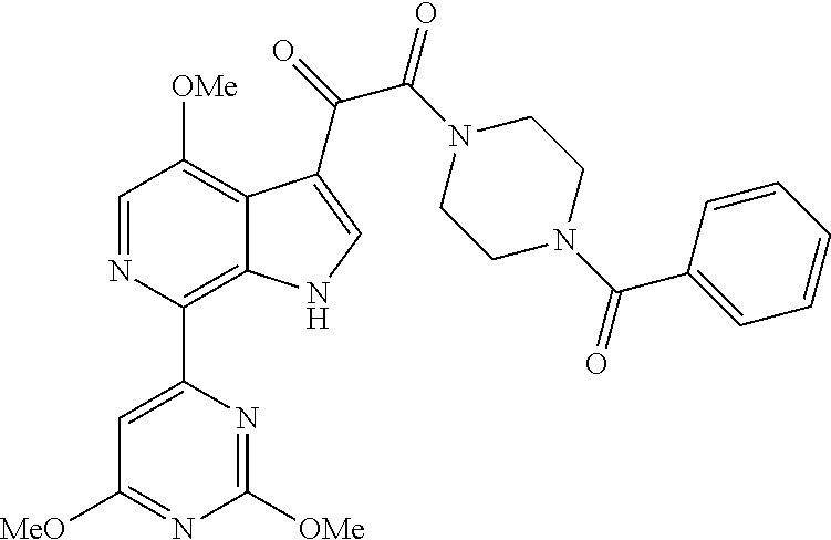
C1=NC(C2=CC([MeO])=NC([OMe])=N2)=C2C(=C1[OMe])C(C(C(=O)N1CCN(C(C3=CC=CC=C3)=O)CC1)=O)=CN2
